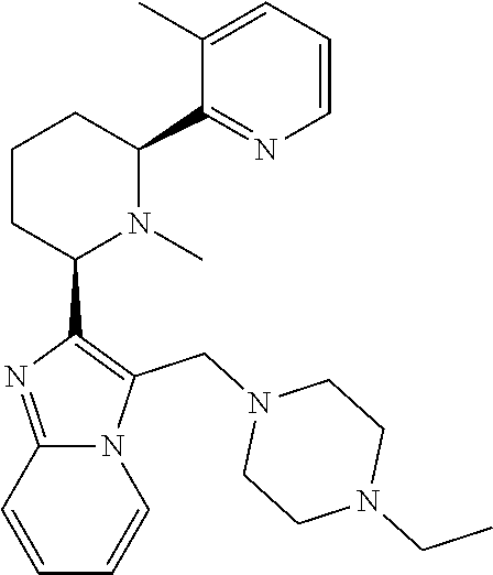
C1CC(C2=C(CN3CCN(CC)CC3)N3C(=N2)C=CC=C3)N(C)C(C2=NC=CC=C2C)C1
